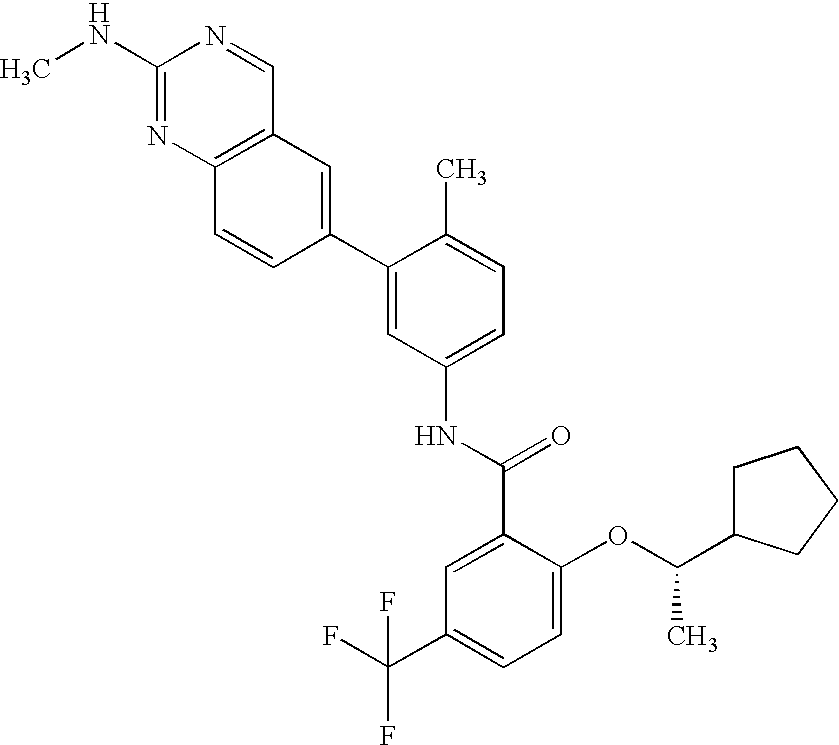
C1(NC)=NC2=C(C=N1)C=C(C1=CC(NC(C3=CC(C(F)(F)F)=CC=C3OC(C)C3CCCC3)=O)=CC=C1C)C=C2
